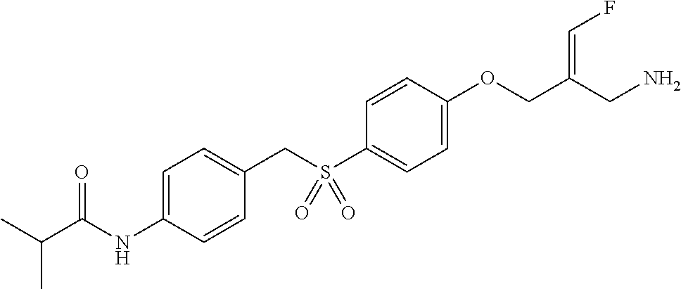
C1=CC(OCC(CN)=CF)=CC=C1S(CC1=CC=C(NC(C(C)C)=O)C=C1)(=O)=O
